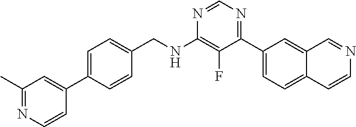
N1=CN=C(C2=CC=C3C(=C2)C=NC=C3)C(F)=C1NCC1=CC=C(C2=CC(C)=NC=C2)C=C1
